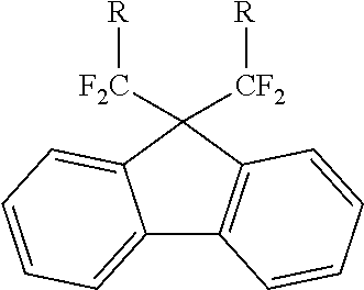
C12=CC=CC=C1C([F2C][R])([CF2][R])C1=C2C=CC=C1
